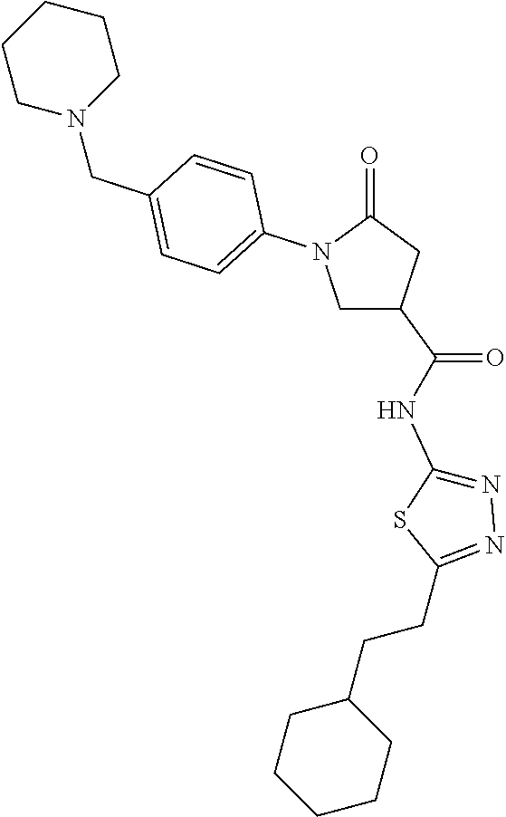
C1C(C(NC2=NN=C(CCC3CCCCC3)S2)=O)CC(=O)N1C1=CC=C(CN2CCCCC2)C=C1
